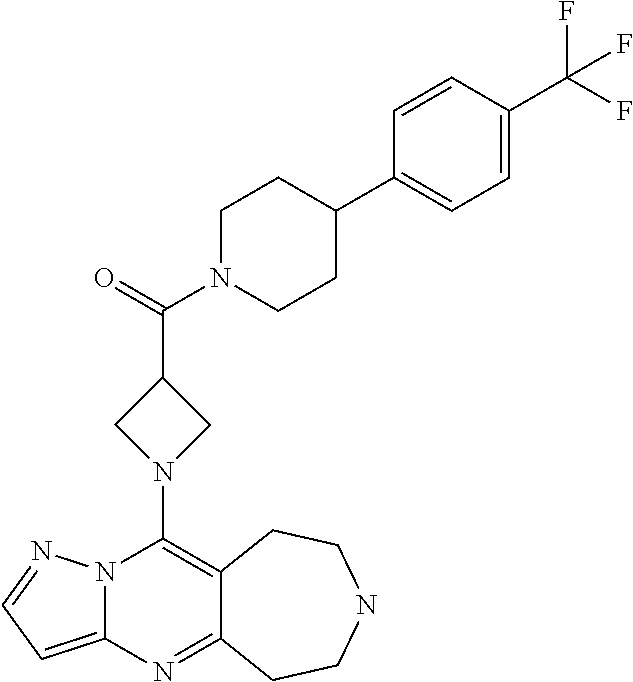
N12C(=CC=N1)N=C1C(=C2N2CC(C(=O)N3CCC(C4=CC=C(C(F)(F)F)C=C4)CC3)C2)CCNCC1
